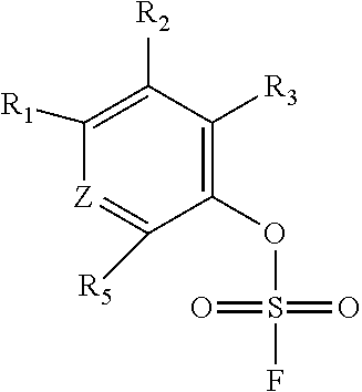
C1([R1])=C([R2])C([R3])=C(OS(=O)(F)=O)C([R5])=[Z]1
